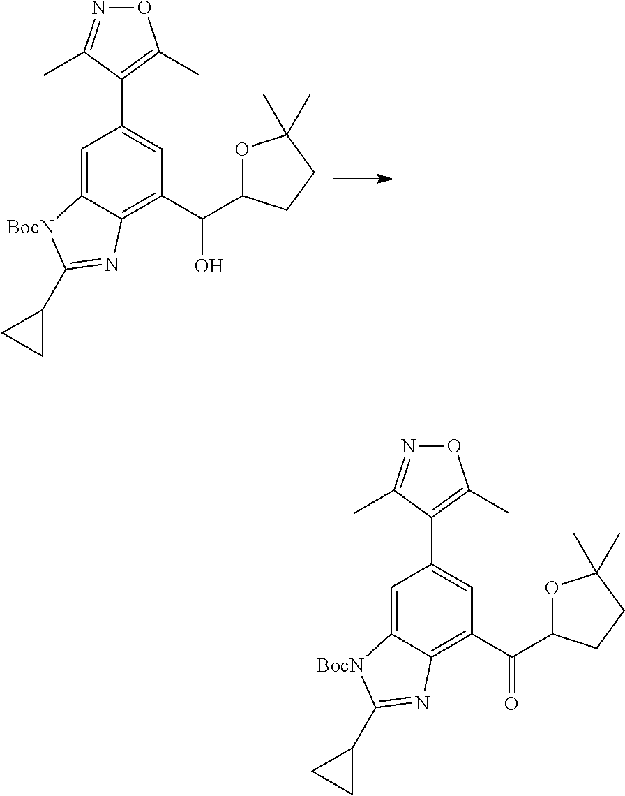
C1=C2C(=C(C(C3OC(C)(C)CC3)O)C=C1C1=C(C)ON=C1C)N=C(C1CC1)[BocN]2.C1=C2C(=C(C(C3OC(C)(C)CC3)=O)C=C1C1=C(C)ON=C1C)N=C(C1CC1)[BocN]2
